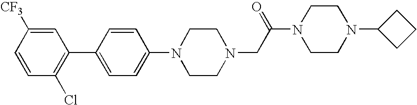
N1(CC(N2CCN(C3CCC3)CC2)=O)CCN(C2=CC=C(C3=C(Cl)C=CC([CF3])=C3)C=C2)CC1
